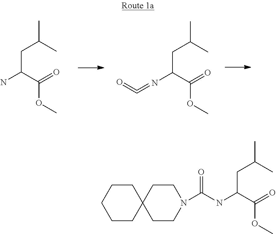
C(CC(C)C)(N)C(=O)OC.C(CC(C)C)(N=C=O)C(=O)OC.C(CC(C)C)(NC(N1CCC2(CC1)CCCCC2)=O)C(=O)OC
